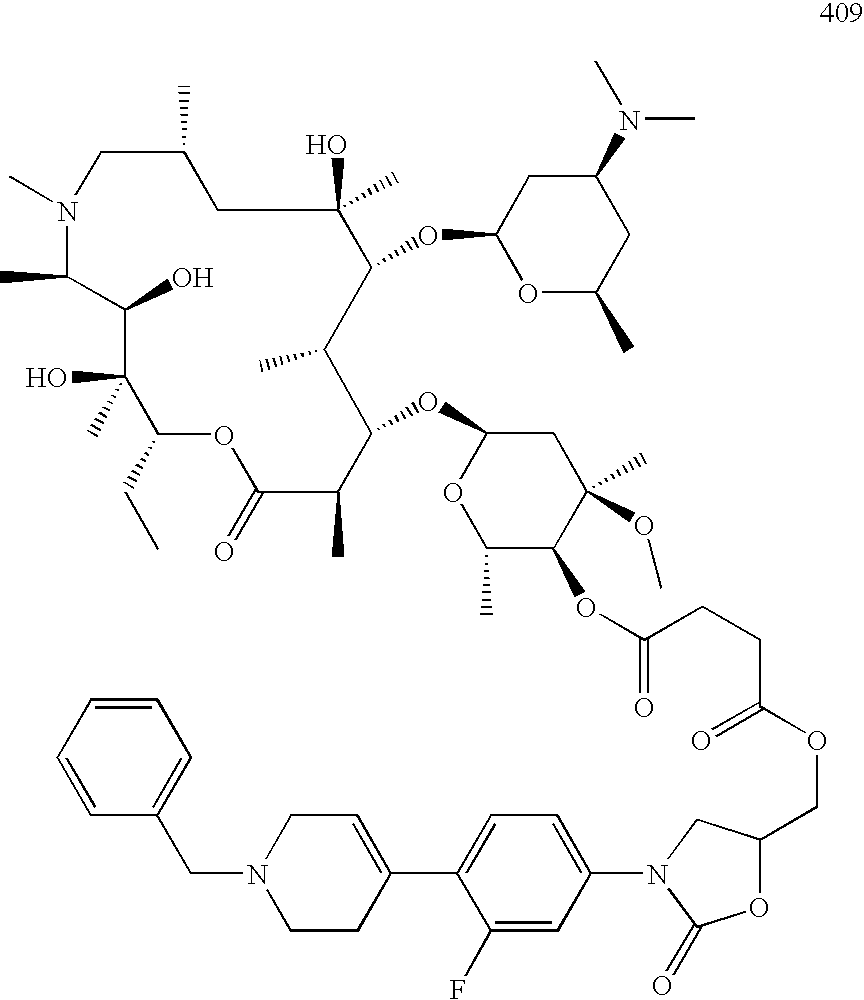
O1C(C)CC(N(C)C)CC1OC1C(O)(C)CC(C)CN(C)C(C)C(O)C(O)(C)C(CC)OC(=O)C(C)C(OC2OC(C)C(OC(CCC(=O)OCC3OC(=O)N(C4=CC=C(C5=CCN(CC6=CC=CC=C6)CC5)C(F)=C4)C3)=O)C(C)(OC)C2)C1C
